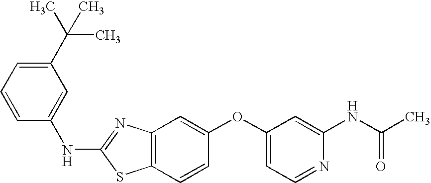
C1(C(C)(C)C)=CC=CC(NC2=NC3=C(S2)C=CC(OC2=CC=NC(NC(C)=O)=C2)=C3)=C1
